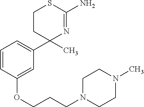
C1(C2=CC=CC(OCCCN3CCN(C)CC3)=C2)(C)N=C(N)SCC1
